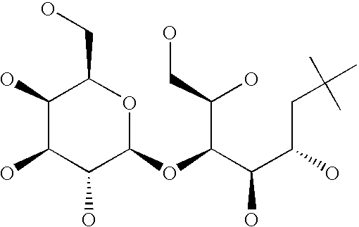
C1(O)C(O)C(O)C(OC(C(CO)O)C(C(CC(C)(C)C)O)O)OC1CO
